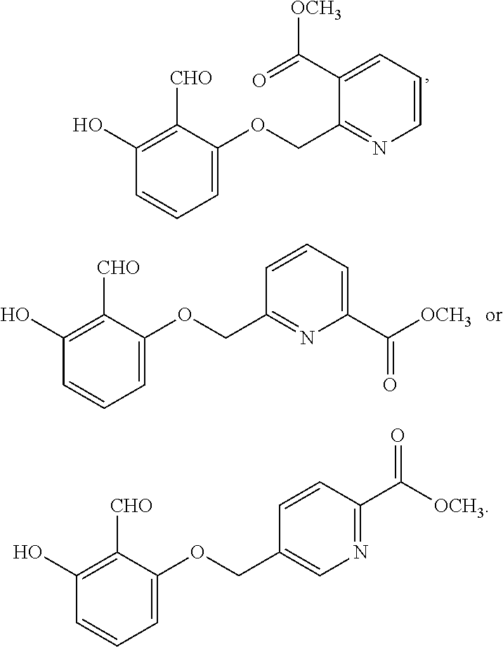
C1=C(OCC2=NC=CC=C2C(=O)[OCH3])C([CHO])=C(O)C=C1.C1=C(OCC2=CN=C(C([OCH3])=O)C=C2)C([CHO])=C(O)C=C1.C1=C(OCC2=NC(C([OCH3])=O)=CC=C2)C([CHO])=C(O)C=C1
